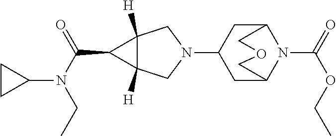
N1(C2CC3N(C(=O)OCC)C(C2)COC3)CC2([H])C([H])(C1)C2C(N(C1CC1)CC)=O
